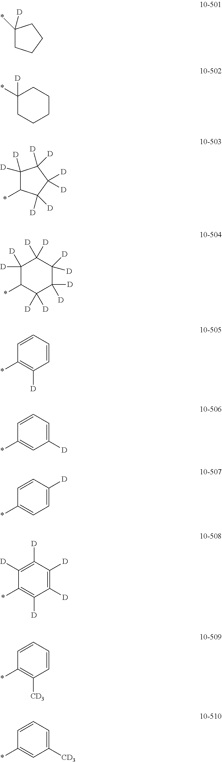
C1([D])(*)CCCC1.C1([D])(*)CCCCC1.C1([D])([D])C(*)C([D])([D])C([D])([D])C1([D])[D].C1([D])([D])C(*)C([D])([D])C([D])([D])C([D])([D])C1([D])[D].C1=CC=CC([D])=C1*.C1=CC=C([D])C=C1*.C1=CC([D])=CC=C1*.C1([D])=C([D])C([D])=C([D])C([D])=C1*.C1=CC=CC([CD3])=C1*.C1=CC=C([CD3])C=C1*
